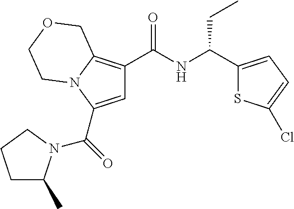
C1=C(C(=O)N2C(C)CCC2)N2C(=C1C(NC(C1=CC=C(Cl)S1)CC)=O)COCC2
